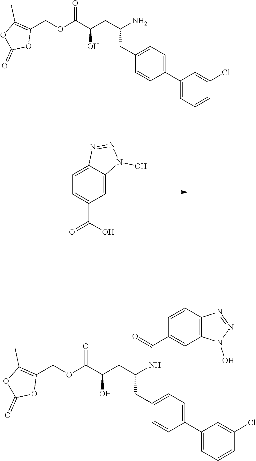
C1=C2C(=CC(C(O)=O)=C1)N(O)N=N2.O(C(C(O)CC(CC1=CC=C(C2=CC=CC(Cl)=C2)C=C1)NC(C1=CC2=C(C=C1)N=NN2O)=O)=O)CC1=C(C)OC(=O)O1.O(C(C(O)CC(CC1=CC=C(C2=CC=CC(Cl)=C2)C=C1)N)=O)CC1=C(C)OC(=O)O1
